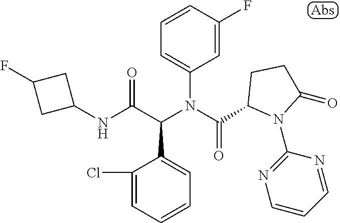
C1(NC(C(N(C(=O)C2N(C3=NC=CC=N3)C(=O)CC2)C2=CC=CC(F)=C2)C2=CC=CC=C2Cl)=O)CC(F)C1
